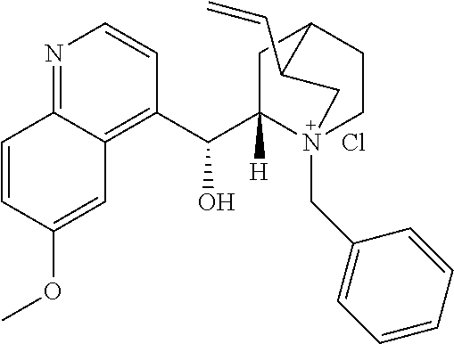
N1=C2C(=C(C(C3([H])N4(CC5=CC=CC=C5)CCC(C3)C(C=C)C4)O)C=C1)C=C(OC)C=C2.Cl
